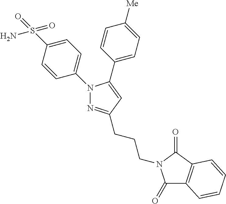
C1=C(N2N=C(CCCN3C(=O)C4=C(C3=O)C=CC=C4)C=C2C2=CC=C([Me])C=C2)C=CC(S(N)(=O)=O)=C1
